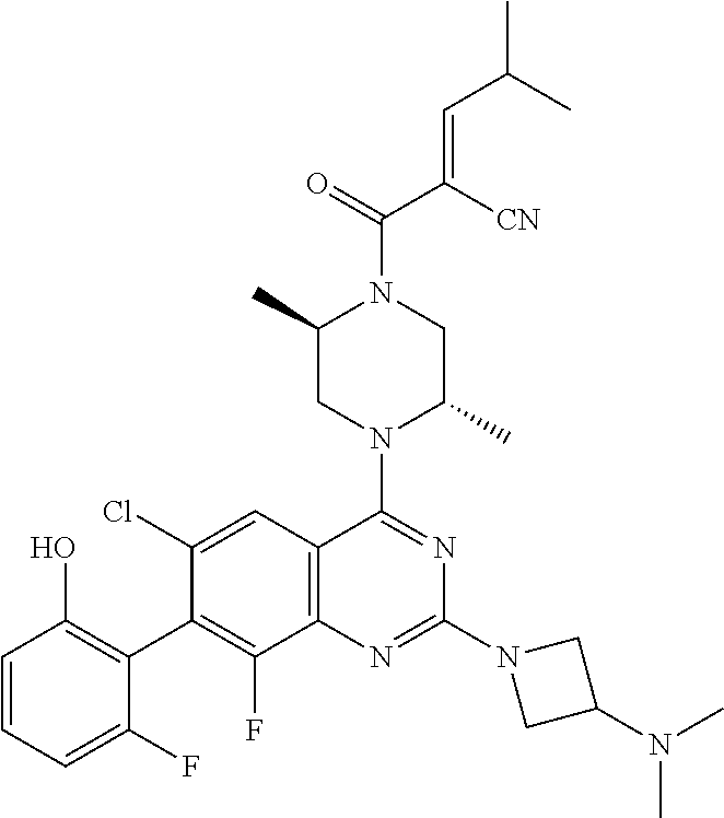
C1=CC=C(F)C(C2=C(F)C3=C(C=C2Cl)C(N2C(C)CN(C(=O)C(=CC(C)C)[CN])C(C)C2)=NC(N2CC(N(C)C)C2)=N3)=C1O
